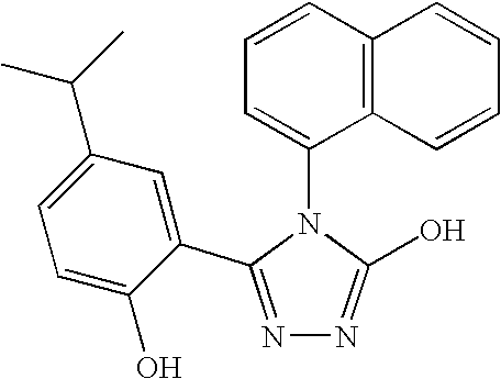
N1=C(C2=CC(C(C)C)=CC=C2O)N(C2=CC=CC3=C2C=CC=C3)C(O)=N1
